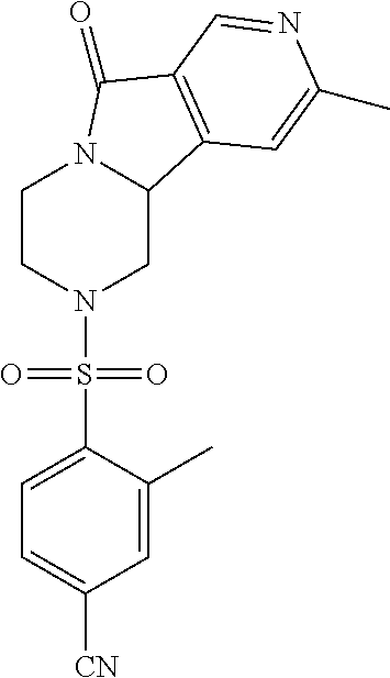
C1CN(S(C2=CC=C([CN])C=C2C)(=O)=O)CC2N1C(=O)C1=C2C=C(C)N=C1
